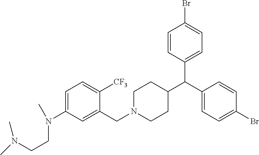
C1=C(N(CCN(C)C)C)C=C(CN2CCC(C(C3=CC=C(Br)C=C3)C3=CC=C(Br)C=C3)CC2)C([CF3])=C1
